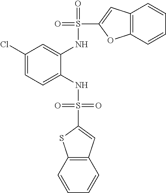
C1(Cl)=CC=C(NS(=O)(=O)C2=CC3=C(S2)C=CC=C3)C(NS(=O)(C2=CC3=C(O2)C=CC=C3)=O)=C1
